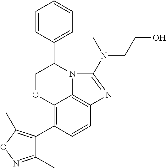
C12=C(C3=C(C)ON=C3C)C=CC3=C1N(C(C1=CC=CC=C1)CO2)C(N(CCO)C)=N3
